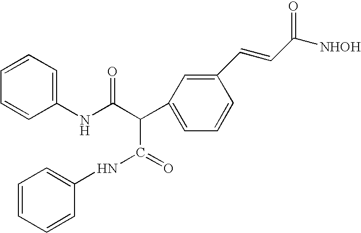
C1=CC=C(NC(C(C2=CC=CC(C=CC([NHOH])=O)=C2)C(NC2=CC=CC=C2)=O)=O)C=C1
